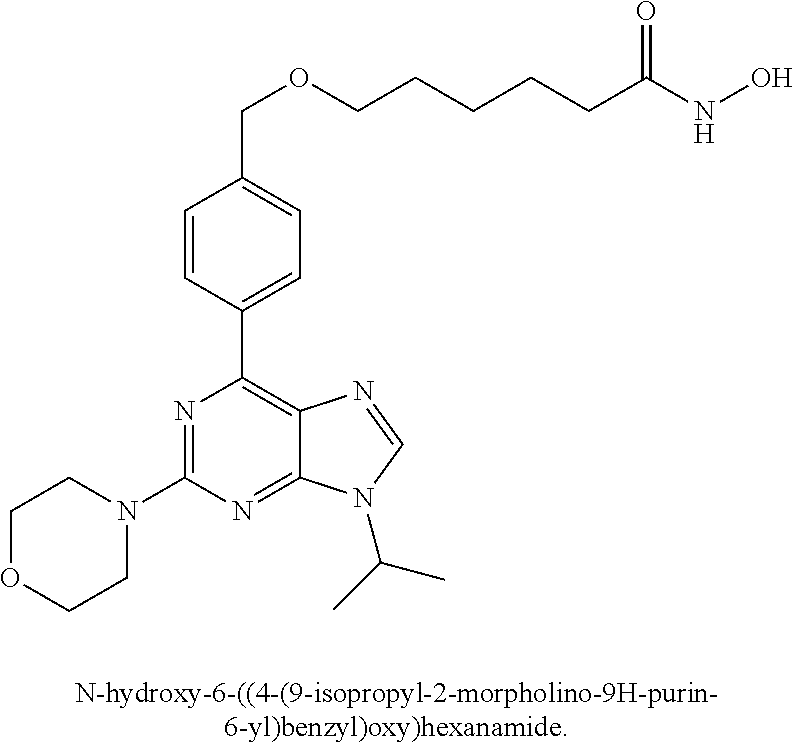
C1OCCN(C2=NC(C3=CC=C(COCCCCCC(=O)NO)C=C3)=C3C(=N2)N(C(C)C)C=N3)C1
